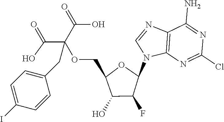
C12=C(N=C(Cl)N=C1N)N(C1OC(COC(C(=O)O)(C(=O)O)CC3=CC=C(I)C=C3)C(O)C1F)C=N2
